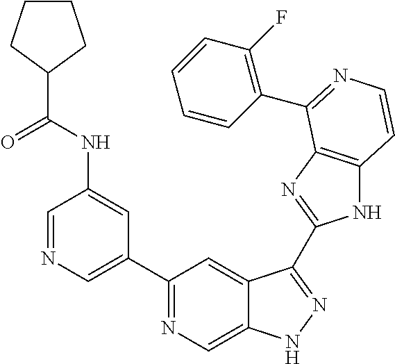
C1=NC=C(C2=NC=C3C(=C2)C(C2=NC4=C(N2)C=CN=C4C2=C(F)C=CC=C2)=NN3)C=C1NC(C1CCCC1)=O
